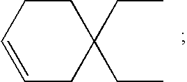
C1C=CCC(CC)(CC)C1
